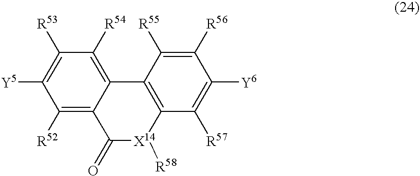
C1([R52])=C2C(=C([R54])C([R53])=C1[Y5])C1=C(C([R57])=C([Y6])C([R56])=C1[R55])[X14]([R58])C2=O
